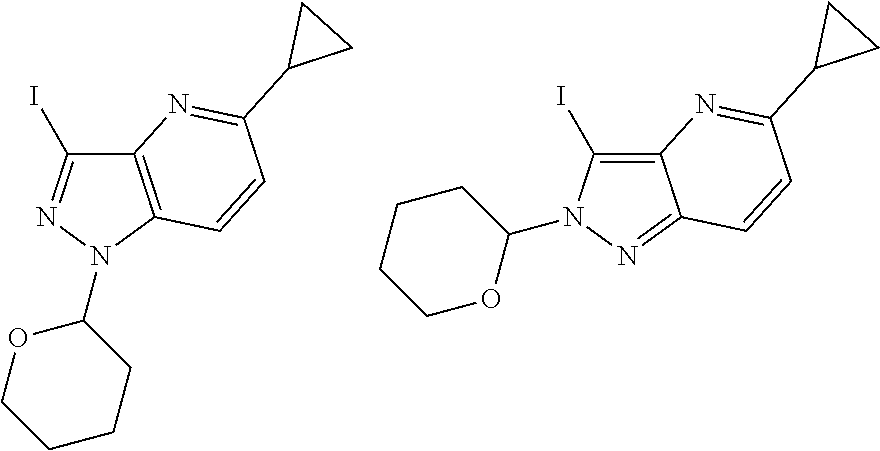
C12=C(N(C3CCCCO3)N=C1I)C=CC(C1CC1)=N2.C12=C(I)N(C3CCCCO3)N=C1C=CC(C1CC1)=N2
